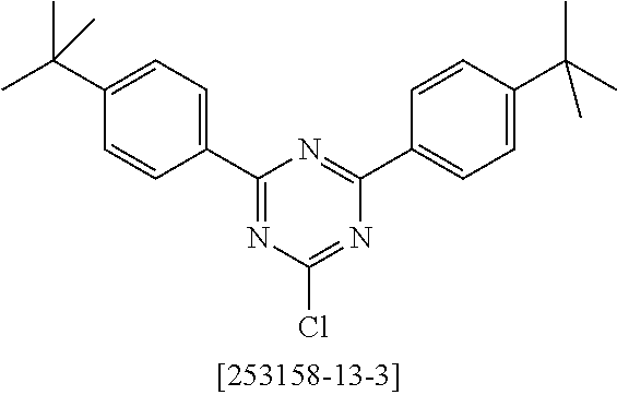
C1(C2=CC=C(C(C)(C)C)C=C2)=NC(Cl)=NC(C2=CC=C(C(C)(C)C)C=C2)=N1
